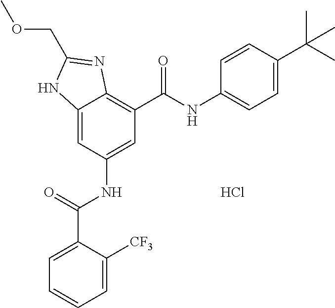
C12=CC(NC(=O)C3=CC=CC=C3[CF3])=CC(C(=O)NC3=CC=C(C(C)(C)C)C=C3)=C1N=C(COC)N2.Cl
